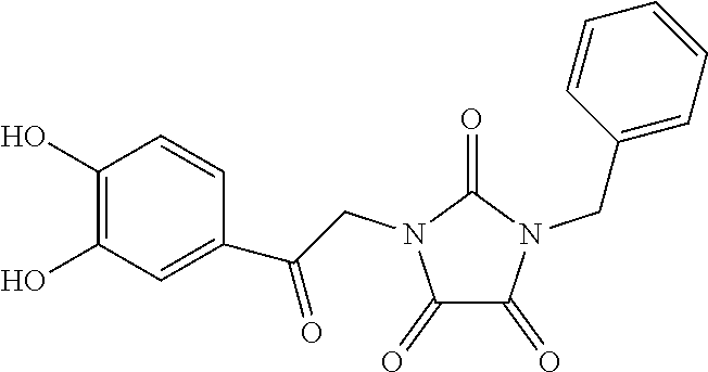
C1(=O)C(=O)N(CC2=CC=CC=C2)C(=O)N1CC(C1=CC(O)=C(O)C=C1)=O
